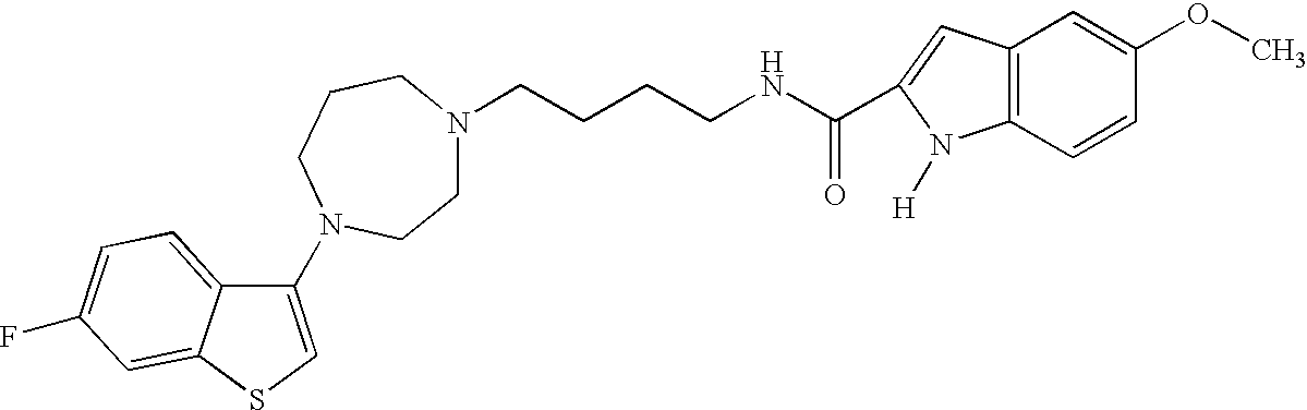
C(CCCNC(=O)C1=CC2=C(N1[H])C=CC(OC)=C2)N1CCN(C2=CSC3=CC(F)=CC=C23)CCC1
